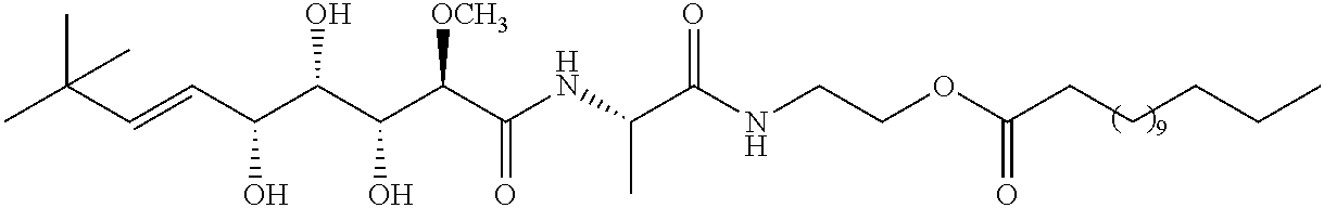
CC(C=CC(C(C(C(C(NC(C(NCCOC(=O)CCCCC)=O)C)=O)[OCH3])O)O)O)(C)C
